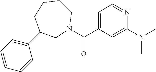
C(C1=CC=NC(N(C)C)=C1)(=O)N1CC(C2=CC=CC=C2)CCCC1
